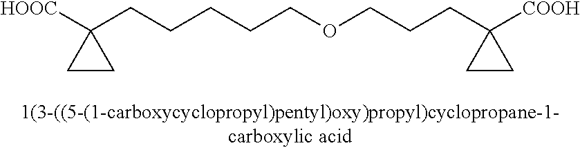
[HOOC]C1(CCCCCOCCCC2([COOH])CC2)CC1
